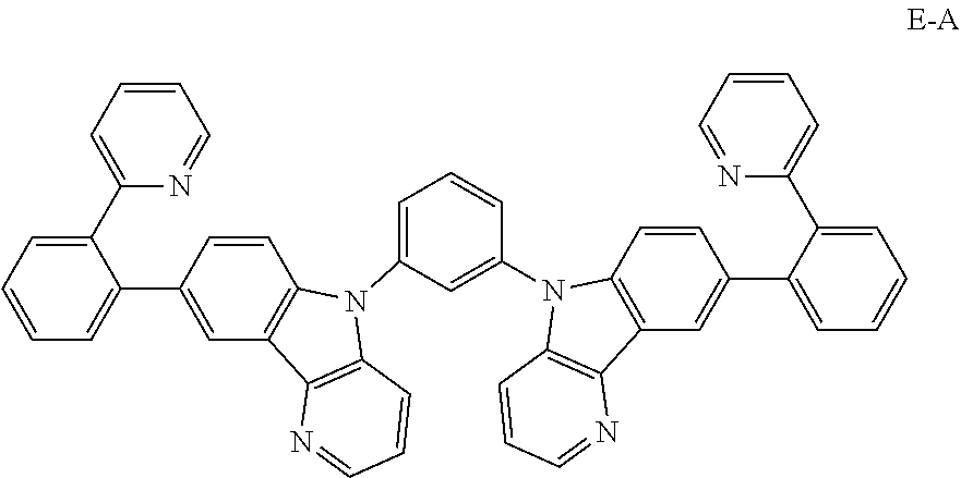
C1=CC=C(C2=CC=CC=C2C2=CC3=C(C=C2)N(C2=CC=CC(N4C5=C(C=C(C6=CC=CC=C6C6=CC=CC=N6)C=C5)C5=C4C=CC=N5)=C2)C2=C3N=CC=C2)N=C1
